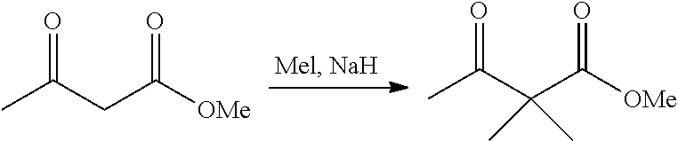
CC(CC([OMe])=O)=O.CC(C(C([OMe])=O)(C)C)=O
